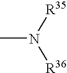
CN([R35])[R36]
